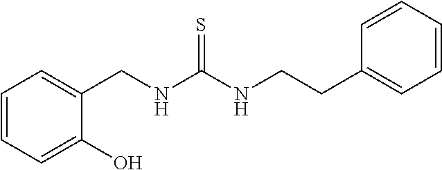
C1(CNC(NCCC2=CC=CC=C2)=S)=CC=CC=C1O
